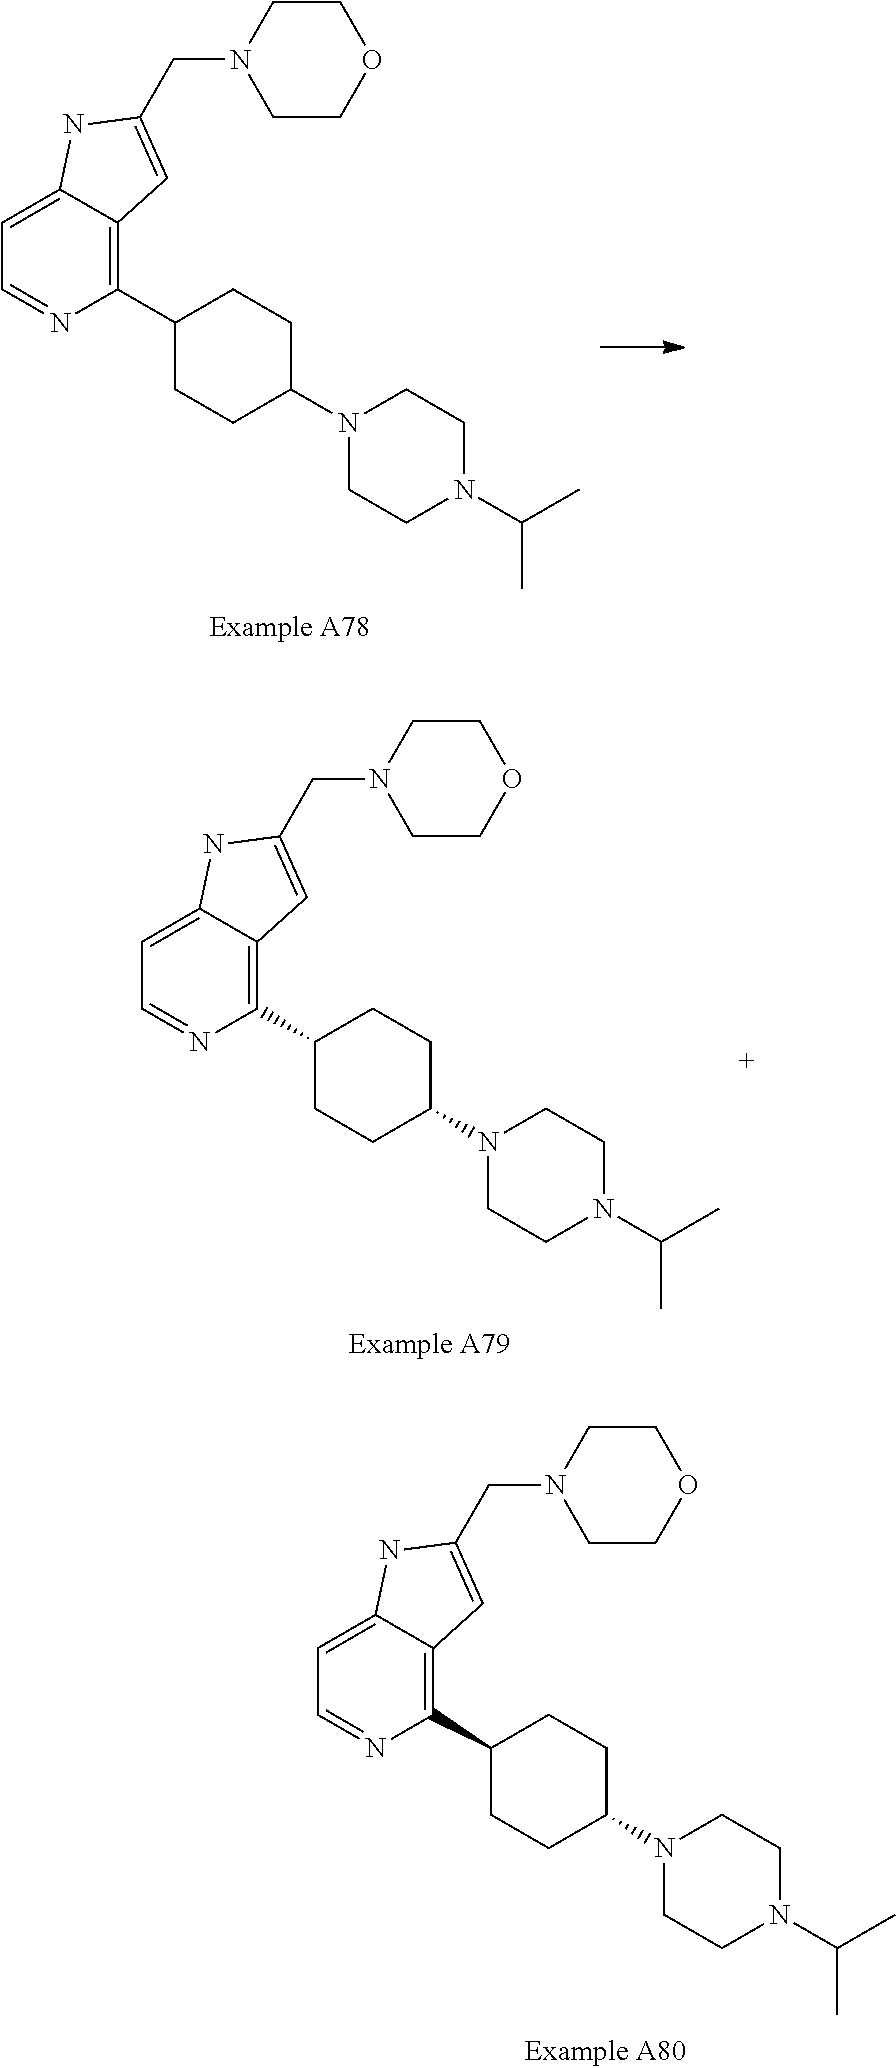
C1(C2CCC(N3CCN(C(C)C)CC3)CC2)=C2C(=CC=N1)NC(CN1CCOCC1)=C2.C1(C2CCC(N3CCN(C(C)C)CC3)CC2)=C2C(=CC=N1)NC(CN1CCOCC1)=C2.C1(C2CCC(N3CCN(C(C)C)CC3)CC2)=C2C(=CC=N1)NC(CN1CCOCC1)=C2
